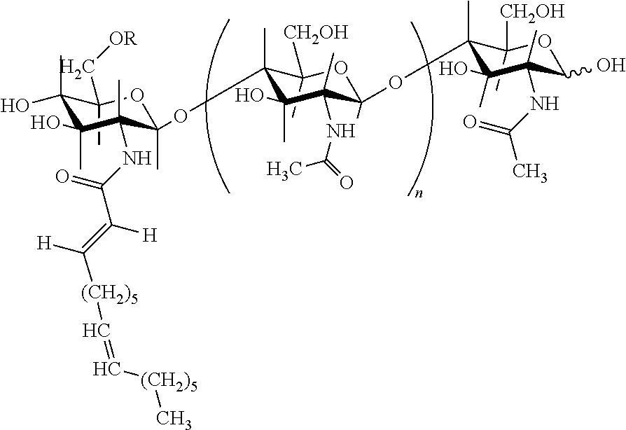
C1(C)(C[OR])C(C)(O)C(O)(C)C(C)(NC(C([H])=C([H])[(CH2)5]C=C[(CH2)5]C)=O)C(C)(OC2(C)C(C)([CH2OH])OC(C)(OC3(C)C(C)([CH2OH])OC(O)C(C)(NC(C)=O)C3(O)C)C(C)(NC(C)=O)C2(O)C)O1
